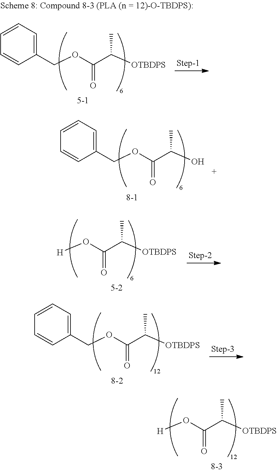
C1(COC(C([OTBDPS])C)=O)=CC=CC=C1.C1(COC(C(O)C)=O)=CC=CC=C1.[H]OC(C([OTBDPS])C)=O.C1(COC(C([OTBDPS])C)=O)=CC=CC=C1.[H]OC(C([OTBDPS])C)=O
